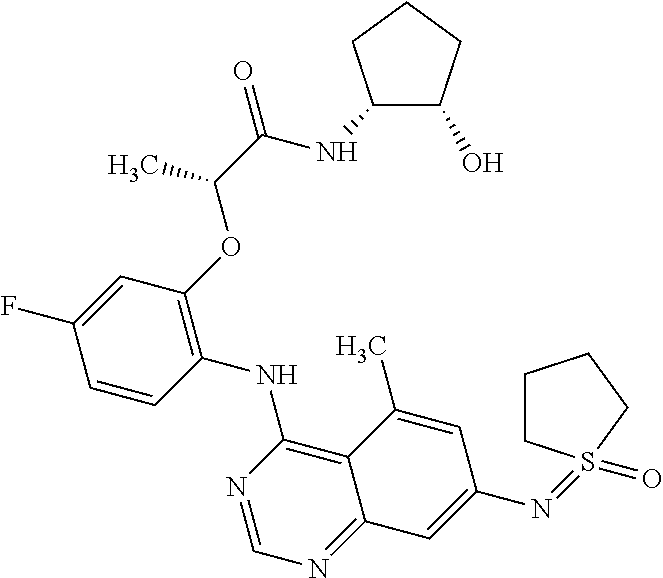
C1=CC(NC2=C3C(=NC=N2)C=C(N=S2(=O)CCCC2)C=C3C)=C(OC(C(NC2C(O)CCC2)=O)C)C=C1F
